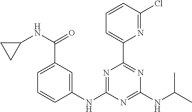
C1(NC2=NC(C3=CC=CC(Cl)=N3)=NC(NC(C)C)=N2)=CC(C(NC2CC2)=O)=CC=C1
